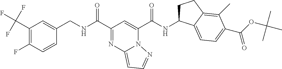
C1(C(F)(F)F)=C(F)C=CC(CNC(C2=NC3=CC=NN3C(C(NC3CCC4=C(C)C(C(OC(C)(C)C)=O)=CC=C34)=O)=C2)=O)=C1
